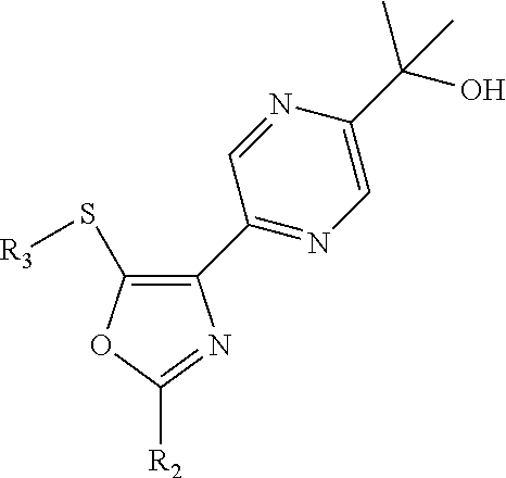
C1(S[R3])=C(C2=NC=C(C(O)(C)C)N=C2)N=C([R2])O1
